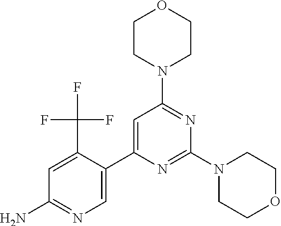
C1=C(C(F)(F)F)C(C2=CC(N3CCOCC3)=NC(N3CCOCC3)=N2)=CN=C1N
